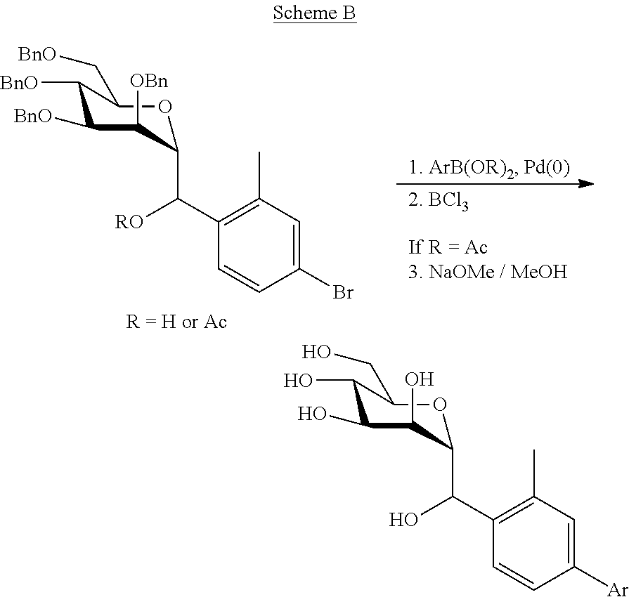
C1(O)C(O)C(O)C(C(C2=C(C)C=C([Ar])C=C2)O)OC1CO.C1([BnO])C([BnO])C([OBn])C(C(C2=C(C)C=C(Br)C=C2)[RO])OC1C[BnO]
